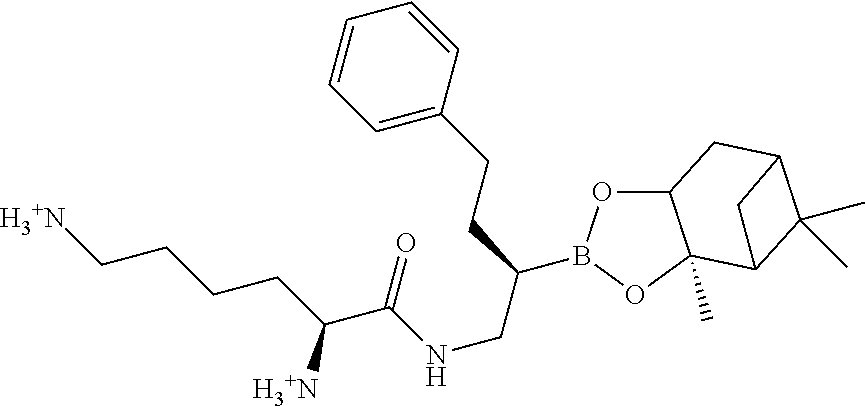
C12OB(C(CNC(C(CCCC[H3+N])[H3+N])=O)CCC3=CC=CC=C3)OC1(C)C1C(C)(C)C(C2)C1
